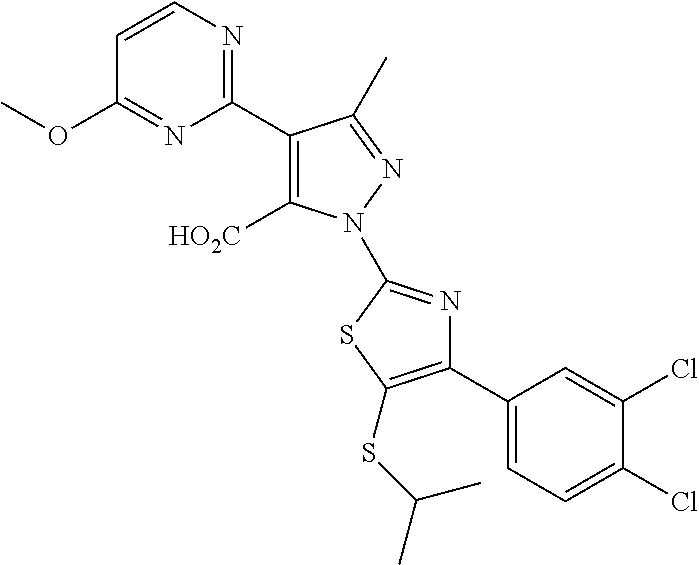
C1(C2=C([HO2C])N(C3=NC(C4=CC=C(Cl)C(Cl)=C4)=C(SC(C)C)S3)N=C2C)=NC=CC(OC)=N1
